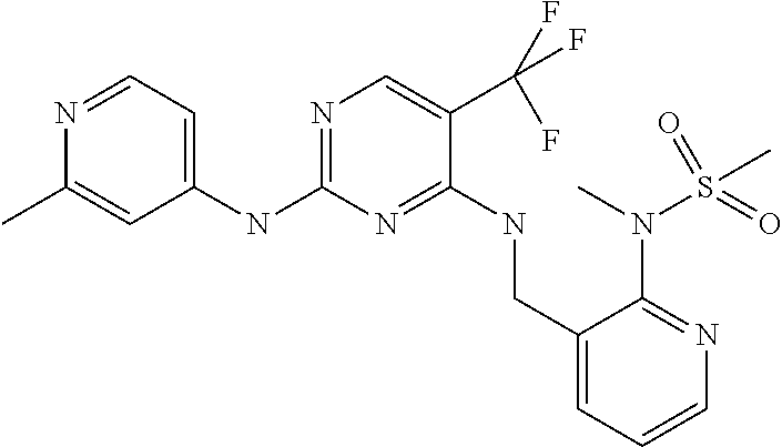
N(C1=NC=C(C(F)(F)F)C(NCC2=CC=CN=C2N(S(=O)(C)=O)C)=N1)C1=CC=NC(C)=C1
